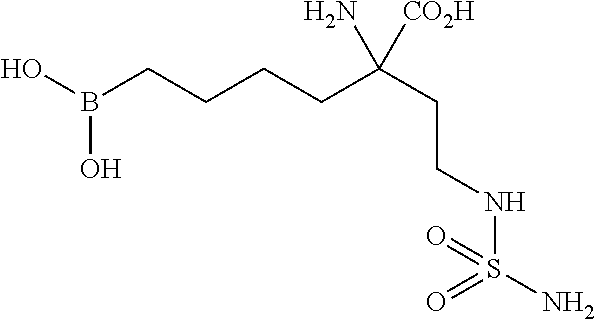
OB(CCCCC(CCNS(N)(=O)=O)(N)[CO2H])O
